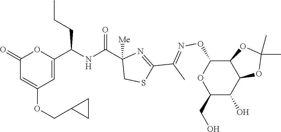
C1(=O)C=C(OCC2CC2)C=C(C(NC(C2([Me])CSC(C(C)=NOC3OC(CO)C(O)C4C3OC(C)(C)O4)=N2)=O)CCC)O1
